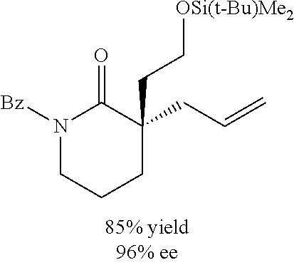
N1([Bz])CCCC(CC=C)(CC[OSi(t-Bu)Me2])C1=O
